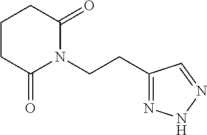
C1(CCN2C(=O)CCCC2=O)=NNN=C1
